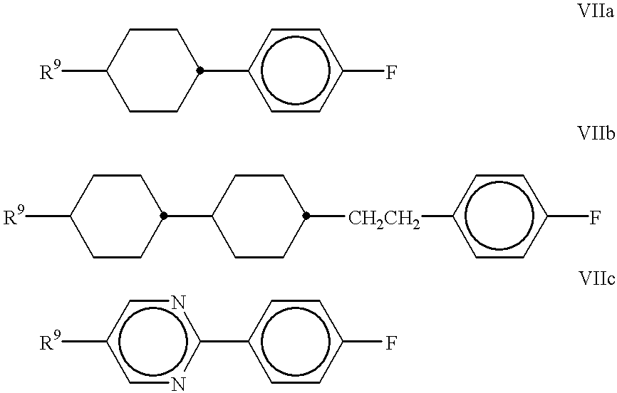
[R9]C1CCC(c2ccc(F)cc2)CC1.[R9]c1cnc(-c2ccc(F)cc2)nc1.[R9]C1CCC(C2CCC([CH2CH2]c3ccc(F)cc3)CC2)CC1
